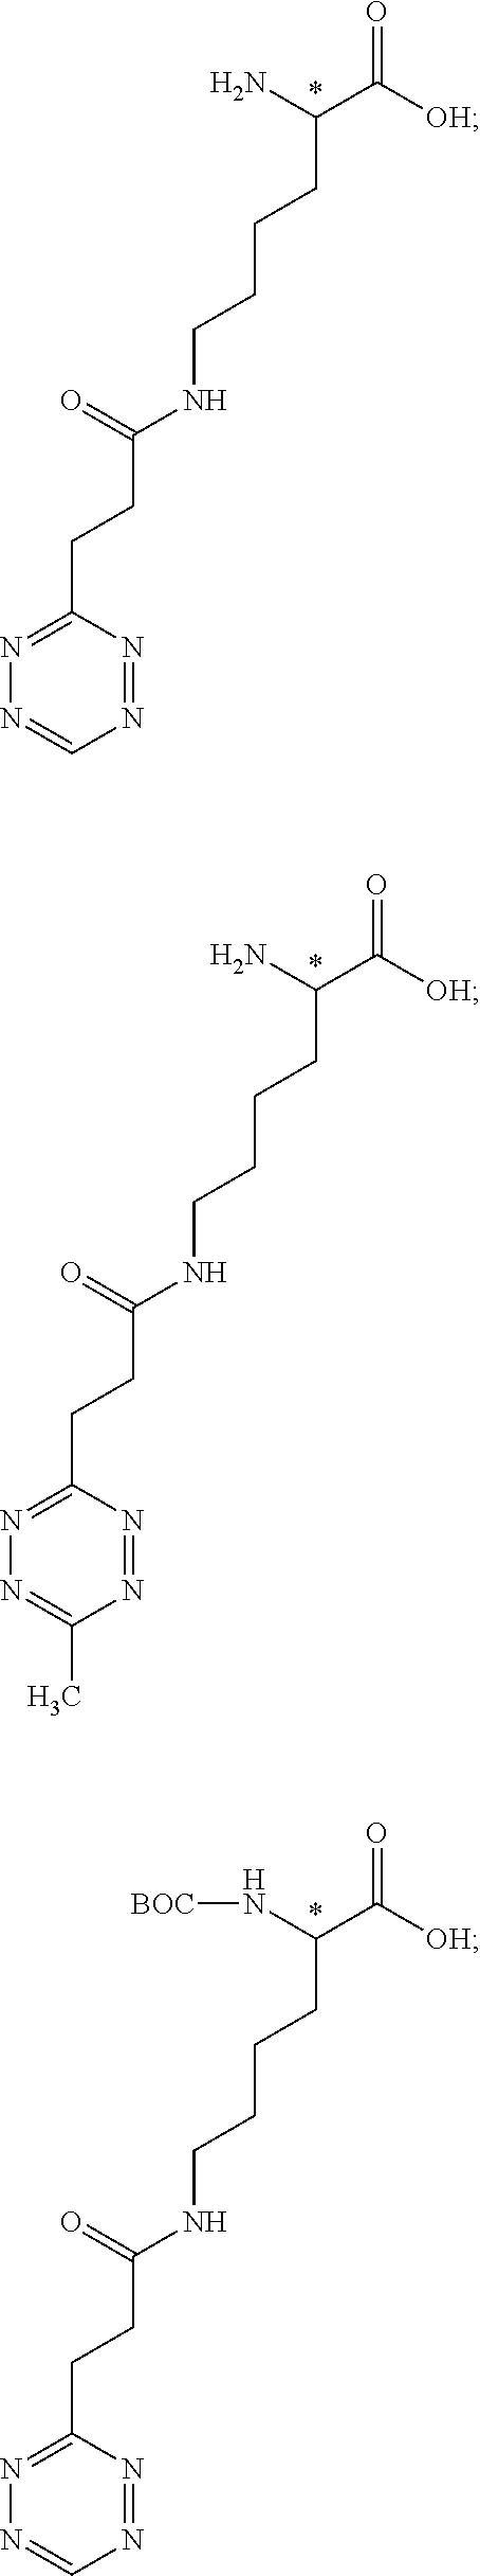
O=C([OH])C(N)CCCCNC(CCC1=NN=CN=N1)=O.O=C([OH])C(N)CCCCNC(CCC1=NN=C(C)N=N1)=O.O=C([OH])C(N[BOC])CCCCNC(CCC1=NN=CN=N1)=O
